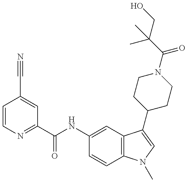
C1=CN=C(C(NC2=CC3=C(C=C2)N(C)C=C3C2CCN(C(=O)C(CO)(C)C)CC2)=O)C=C1C#N
